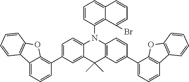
C1=C(C2=C3C(=CC=C2)C2=C(O3)C=CC=C2)C=C2C(=C1)N(C1=C3C(=CC=C1)C=CC=C3Br)C1=C(C2(C)C)C=C(C2=CC=CC3=C2OC2=C3C=CC=C2)C=C1
